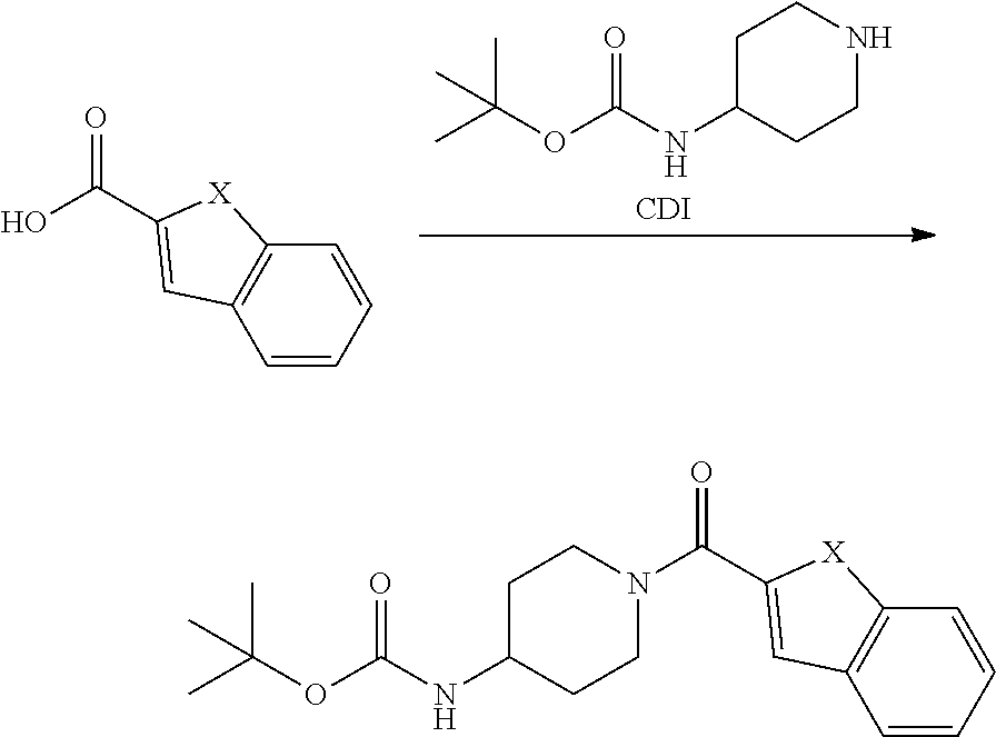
C1C(NC(=O)OC(C)(C)C)CCNC1.[CDI].C1=CC=CC2=C1C=C(C(=O)O)[X]2.C1=CC=CC2=C1C=C(C(=O)N1CCC(NC(=O)OC(C)(C)C)CC1)[X]2
